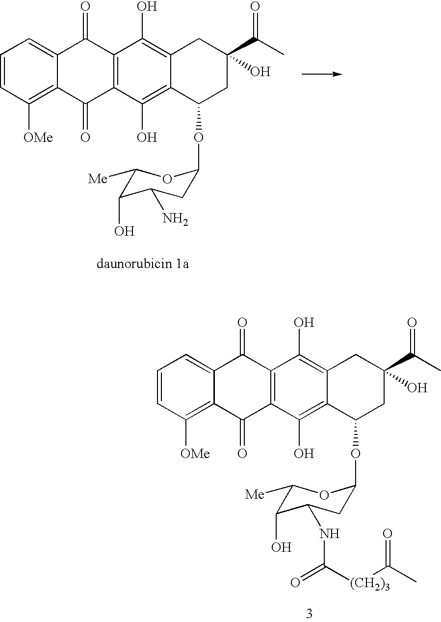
C1=CC([OMe])=C2C(=C1)C(=O)C1=C(C2=O)C(O)=C2C(=C1O)CC(C(C)=O)(O)CC2OC1CC(N)C(O)C([Me])O1.C1=CC([OMe])=C2C(=C1)C(=O)C1=C(C2=O)C(O)=C2C(=C1O)CC(C(C)=O)(O)CC2OC1CC(NC([(CH2)3]C(C)=O)=O)C(O)C([Me])O1
